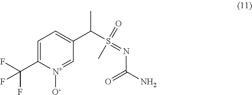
C1=C(C(F)(F)F)[N+]([O-])=CC(C(S(C)(=NC(N)=O)=O)C)=C1
